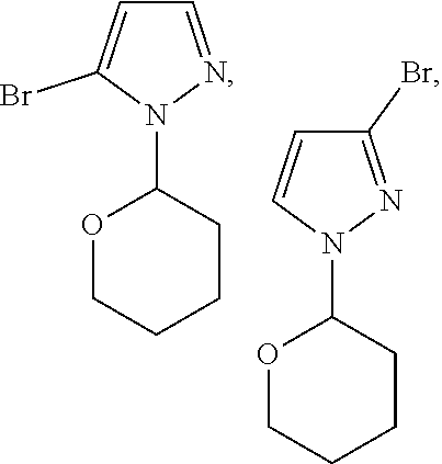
C1=NN(C2OCCCC2)C(Br)=C1.C1(Br)=NN(C2OCCCC2)C=C1
